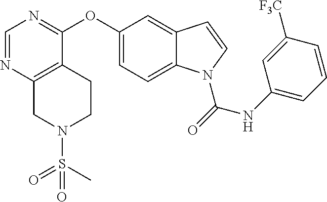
C1(OC2=NC=NC3=C2CCN(S(C)(=O)=O)C3)=CC=C2C(=C1)C=CN2C(=O)NC1=CC=CC([F3C])=C1
